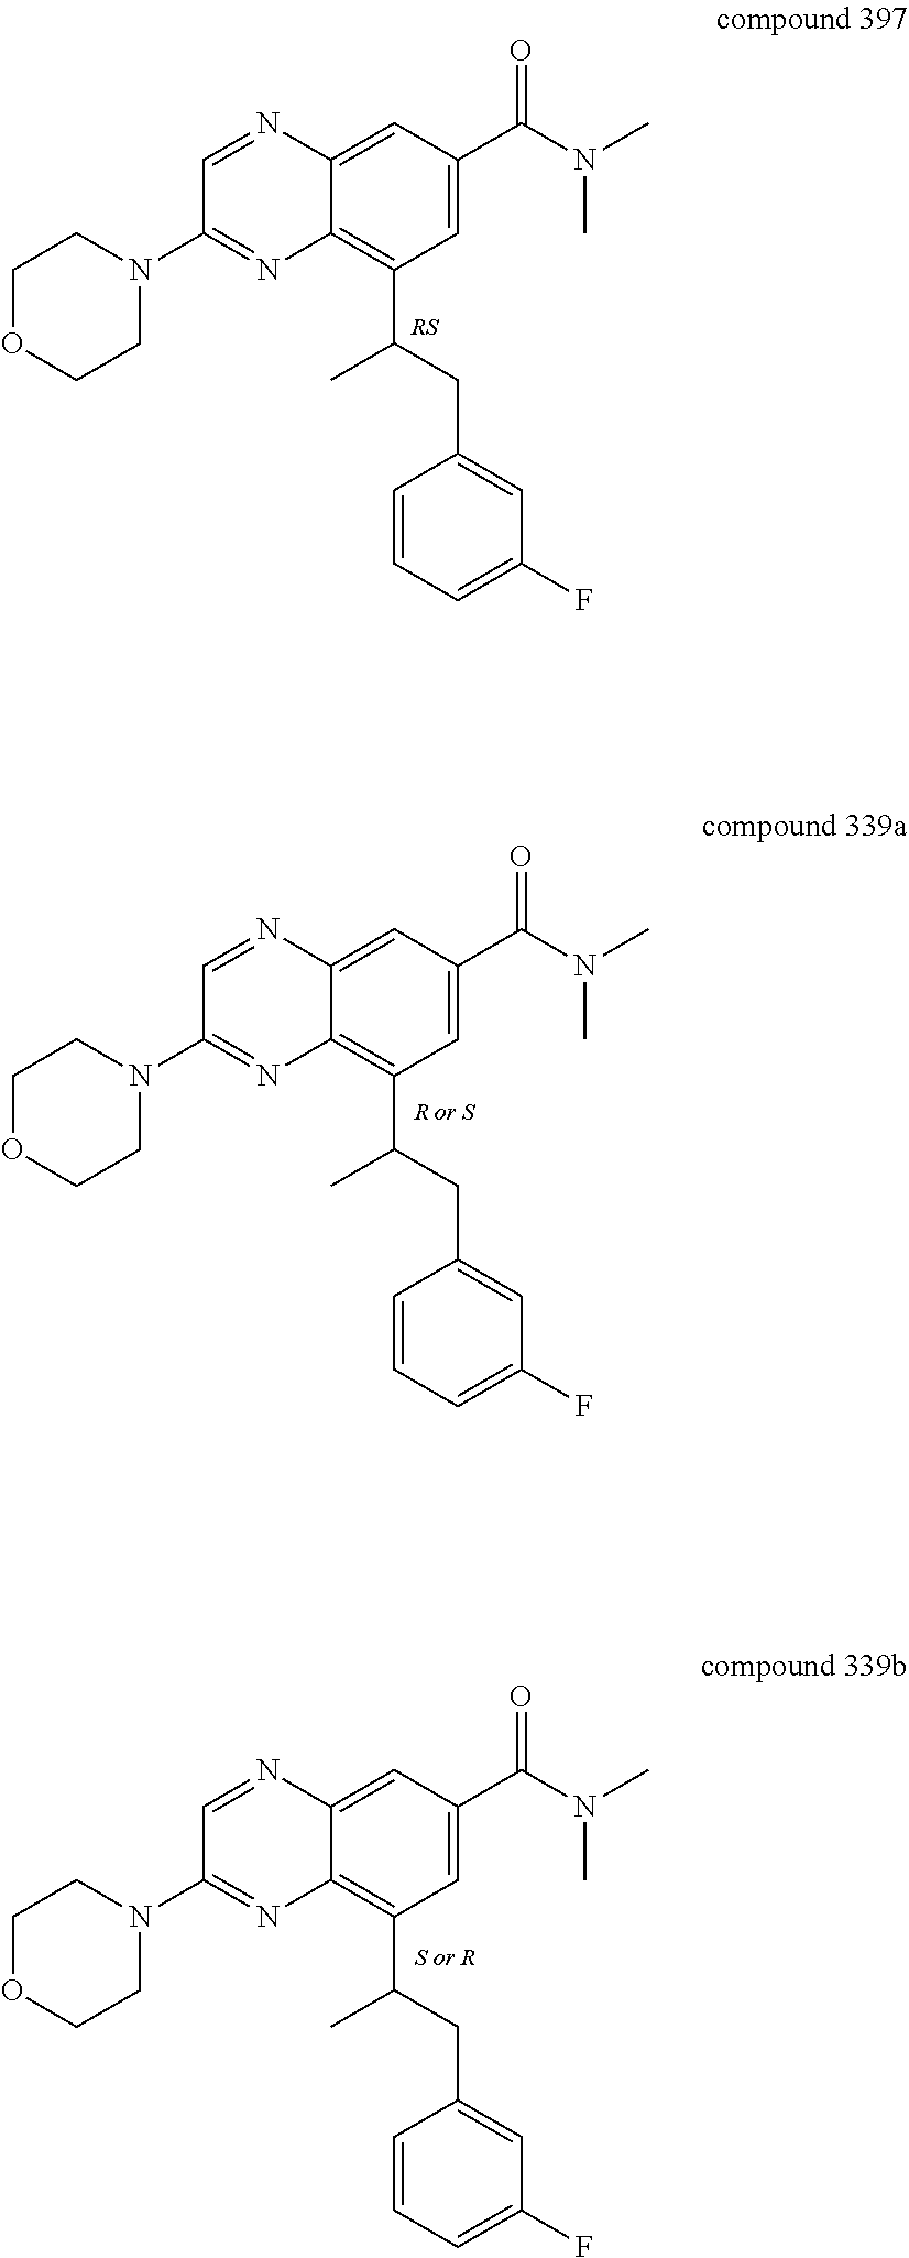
C1OCCN(C2=NC3=C(C(C)CC4=CC(F)=CC=C4)C=C(C(=O)N(C)C)C=C3N=C2)C1.C1OCCN(C2=NC3=C(C(C)CC4=CC(F)=CC=C4)C=C(C(=O)N(C)C)C=C3N=C2)C1.C1OCCN(C2=NC3=C(C(C)CC4=CC(F)=CC=C4)C=C(C(=O)N(C)C)C=C3N=C2)C1
